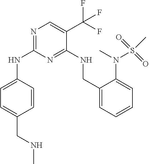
N1=C(NC2=CC=C(CNC)C=C2)N=C(NCC2=CC=CC=C2N(C)S(C)(=O)=O)C(C(F)(F)F)=C1
